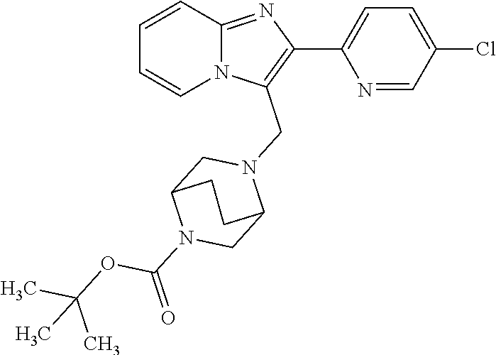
C12=NC(C3=CC=C(Cl)C=N3)=C(CN3CC4N(C(=O)OC(C)(C)C)CC3CC4)N1C=CC=C2
